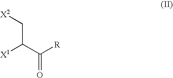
[X2]CC(C([R])=O)[X1]
